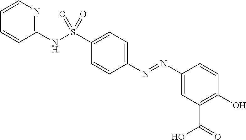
C1=CN=C(NS(C2=CC=C(N=NC3=CC(C(=O)O)=C(O)C=C3)C=C2)(=O)=O)C=C1
